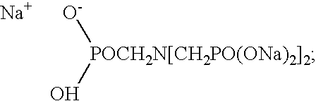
[POCH2N[CH2PO(ONa)2]2](O)[O-].[Na]
